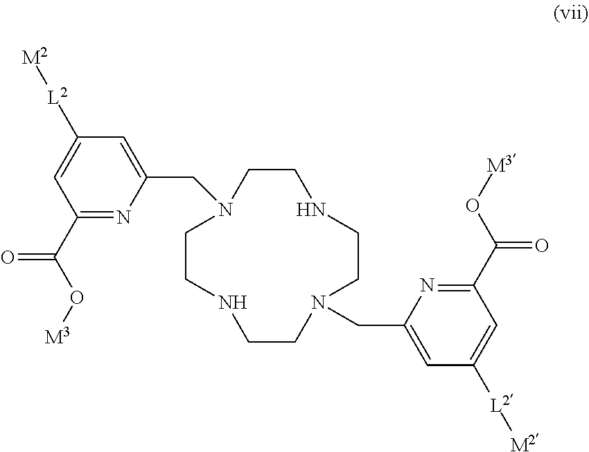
C1CNCCN(CC2=CC([L2][M2])=CC(C(O[M3])=O)=N2)CCNCCN1CC1=CC([L2][M2])=CC(C(O[M3])=O)=N1
